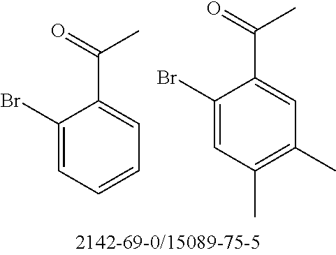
C1(Br)=CC=CC=C1C(=O)C.C1(Br)=CC(C)=C(C)C=C1C(=O)C
